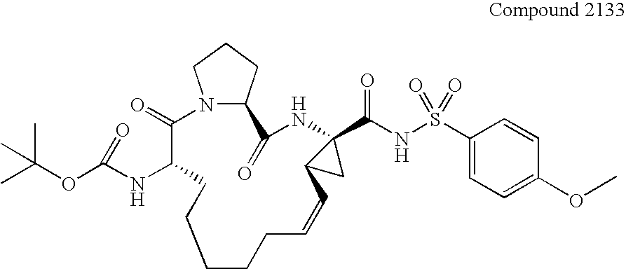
C1(=O)C(NC(OC(C)(C)C)=O)CCCCCC=CC2C(C(NS(=O)(=O)C3=CC=C(OC)C=C3)=O)(NC(=O)C3N1CCC3)C2
